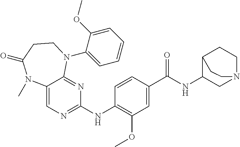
C1(NC2=NC=C3C(=N2)N(C2=CC=CC=C2OC)CCC(=O)N3C)=C(OC)C=C(C(NC2CN3CCC2CC3)=O)C=C1
